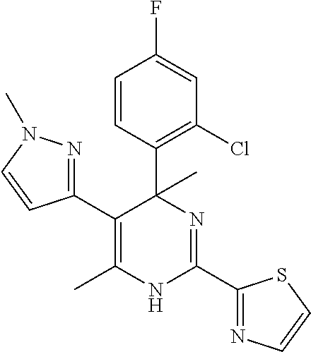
C1=CC(C2(C)C(C3=NN(C)C=C3)=C(C)NC(C3=NC=CS3)=N2)=C(Cl)C=C1F
